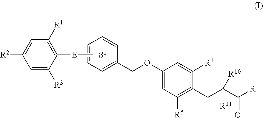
C1=C([R2])C=C([R3])C([E]C)=C1[R1].C1=CC=C(COC2=CC([R5])=C(CC(C([R])=O)([R11])[R10])C([R4])=C2)C=C1.[S1]
